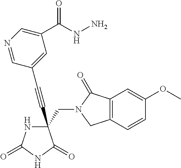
C(#CC1(CN2C(=O)C3=C(C2)C=CC(OC)=C3)NC(=O)NC1=O)C1=CC(C(NN)=O)=CN=C1
